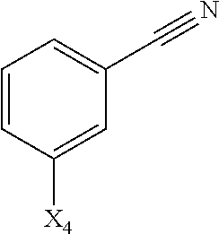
C1=CC([X4])=CC(C#N)=C1
